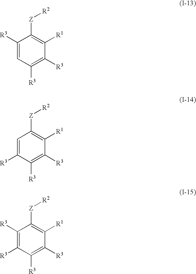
C1([R3])=CC([R3])=C([R3])C([R1])=C1[Z][R2].C1=C([R3])C([R3])=C([R3])C([R1])=C1[Z][R2].C1([R3])=C([R3])C([R3])=C([R3])C([R1])=C1[Z][R2]
